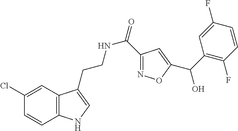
C12=C(C=C(Cl)C=C1)C(CCNC(=O)C1=NOC(C(O)C3=C(F)C=CC(F)=C3)=C1)=CN2
